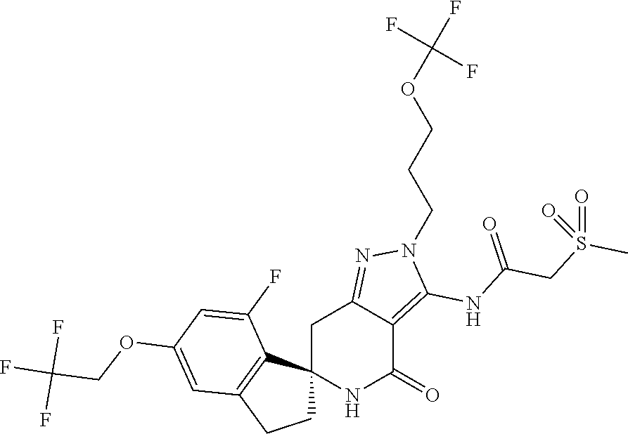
C12(NC(=O)C3=C(NC(CS(C)(=O)=O)=O)N(CCCOC(F)(F)F)N=C3C1)CCC1=C2C(F)=CC(OCC(F)(F)F)=C1
